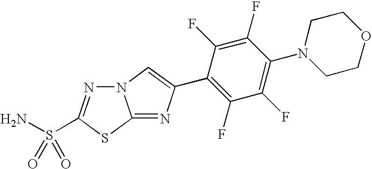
N12N=C(S(=O)(=O)N)SC1=NC(C1=C(F)C(F)=C(N3CCOCC3)C(F)=C1F)=C2
